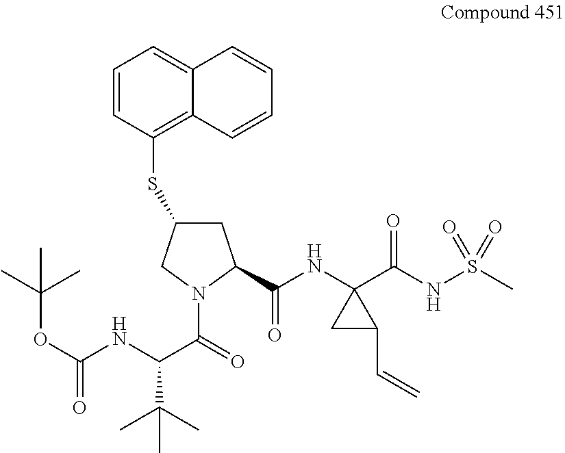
C1(SC2CC(C(NC3(C(NS(C)(=O)=O)=O)CC3C=C)=O)N(C(=O)C(NC(OC(C)(C)C)=O)C(C)(C)C)C2)=C2C(=CC=C1)C=CC=C2
